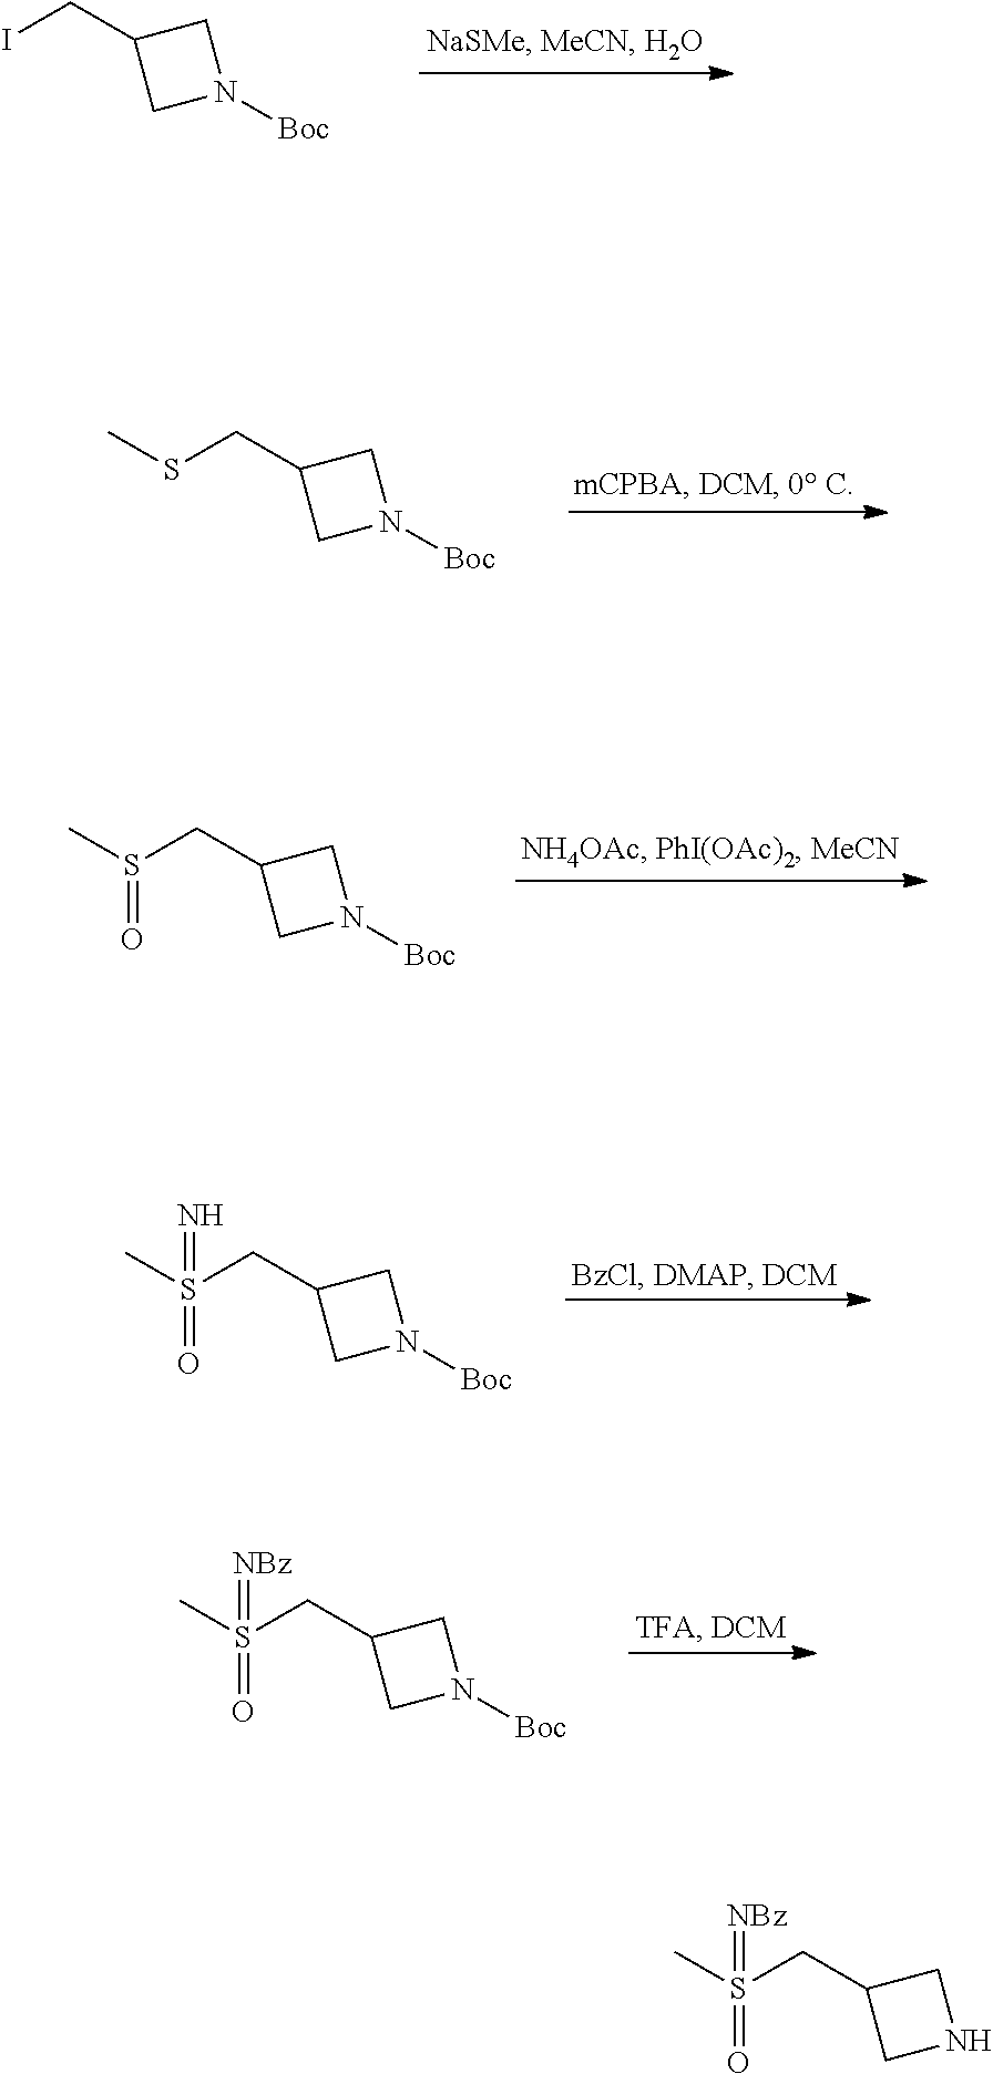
ICC1CN([Boc])C1.S(CC1CN([Boc])C1)C.S(CC1CN([Boc])C1)(C)=O.S(CC1CN([Boc])C1)(C)(=O)=N.S(CC1CN([Boc])C1)(C)(=O)=[NBz].S(CC1CNC1)(C)(=O)=[NBz]
